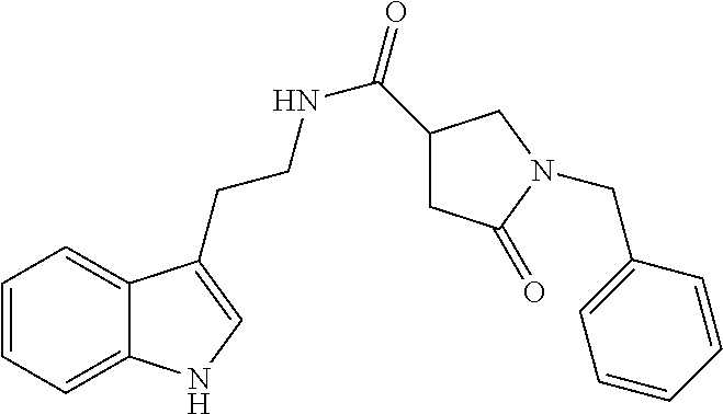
N(CCC1=CNC2=CC=CC=C21)C(=O)C1CC(=O)N(CC2=CC=CC=C2)C1
